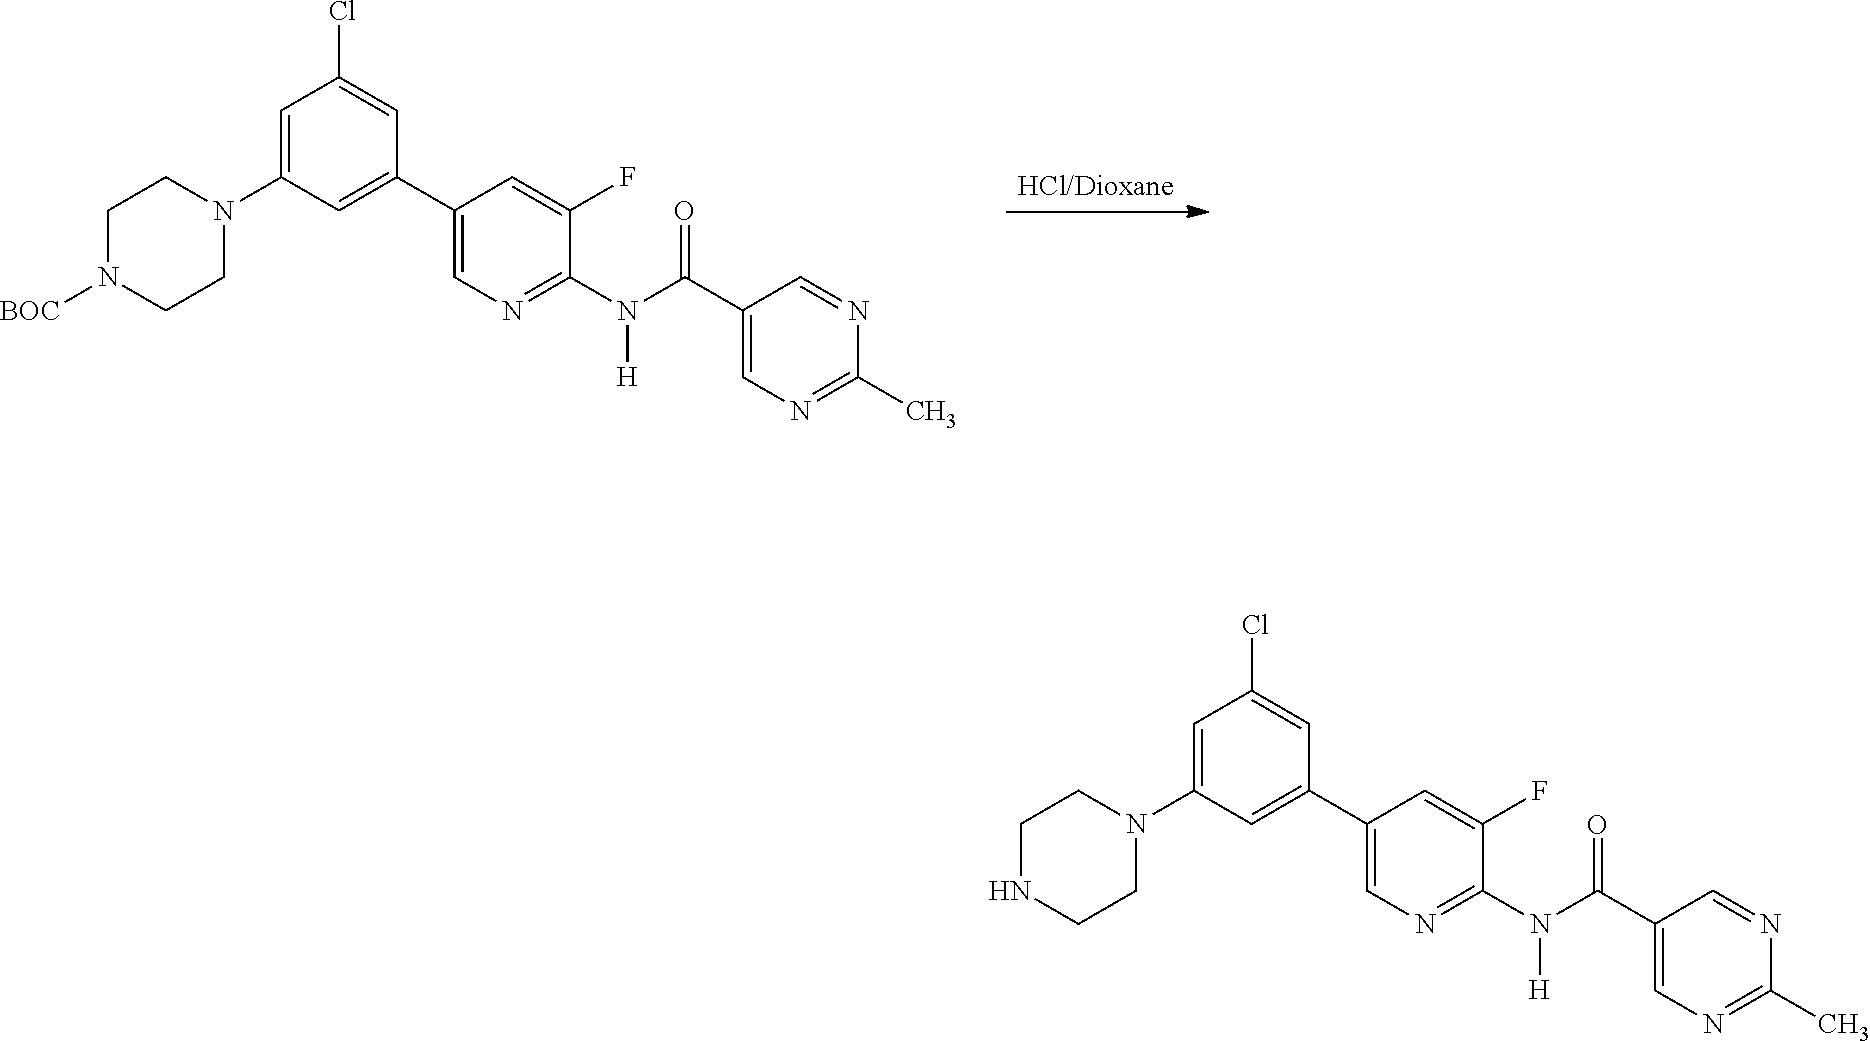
C1=C(N2CCN([BOC])CC2)C=C(C2=CN=C(N(C(C3=CN=C(C)N=C3)=O)[H])C(F)=C2)C=C1Cl.C1=C(N2CCNCC2)C=C(C2=CN=C(N(C(C3=CN=C(C)N=C3)=O)[H])C(F)=C2)C=C1Cl
